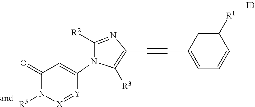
C1(=O)N([R5])[X]=[Y]C(N2C([R3])=C(C#CC3=CC=CC([R1])=C3)N=C2[R2])=C1
